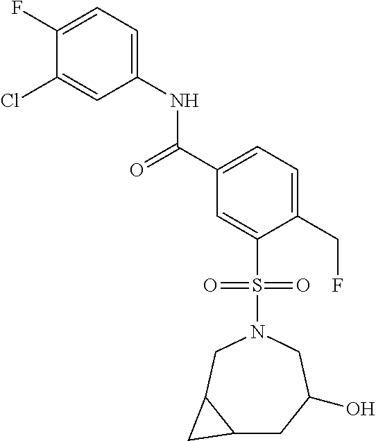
C(C1=CC=C(CF)C(S(N2CC(O)CC3C(C2)C3)(=O)=O)=C1)(=O)NC1=CC=C(F)C(Cl)=C1
